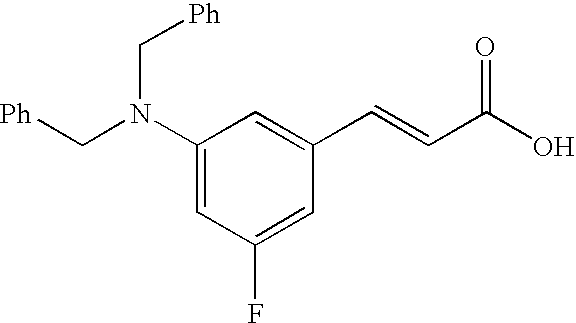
C1(N(C[Ph])C[Ph])=CC(F)=CC(C=CC(O)=O)=C1
